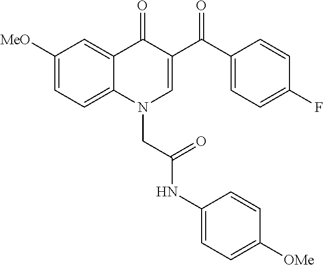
C1([MeO])=CC=C2C(=C1)C(=O)C(C(C1=CC=C(F)C=C1)=O)=CN2CC(NC1=CC=C([OMe])C=C1)=O
